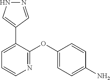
C1(C2=CC=CN=C2OC2=CC=C(N)C=C2)=CNN=C1
